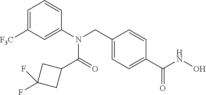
C1=C([F3C])C=C(N(CC2=CC=C(C(NO)=O)C=C2)C(=O)C2CC(F)(F)C2)C=C1
